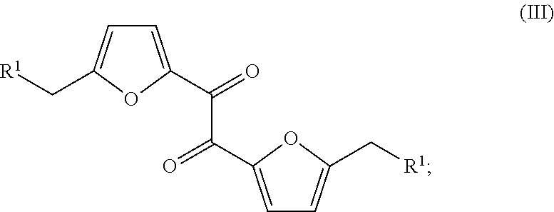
[R1]CC1=CC=C(C(=O)C(=O)C2=CC=C(C[R1])O2)O1
